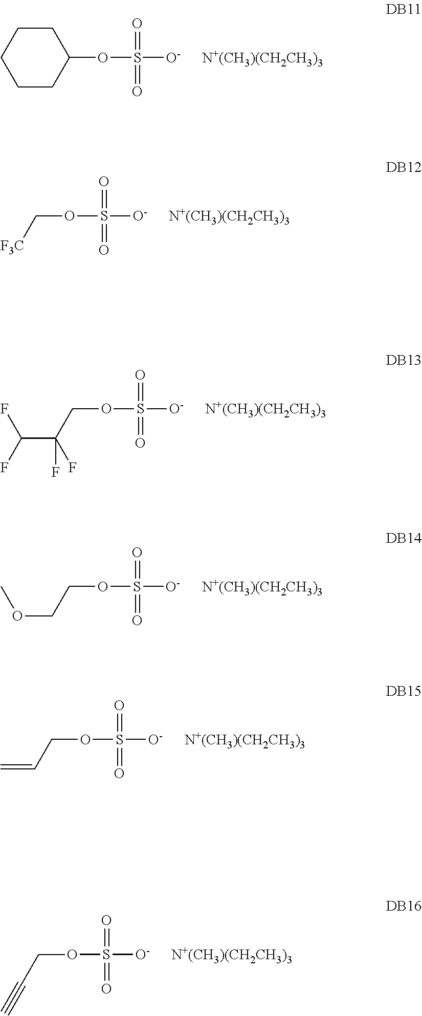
O(S([O-])(=O)=O)C1CCCCC1.[N+(CH3)(CH2CH3)3].O(S([O-])(=O)=O)C[F3C].[N+(CH3)(CH2CH3)3].O(S([O-])(=O)=O)CC(C(F)F)(F)F.[N+(CH3)(CH2CH3)3].O(S([O-])(=O)=O)CCOC.[N+(CH3)(CH2CH3)3].O(S([O-])(=O)=O)CC=C.[N+(CH3)(CH2CH3)3].O(S([O-])(=O)=O)CC#C.[N+(CH3)(CH2CH3)3]
